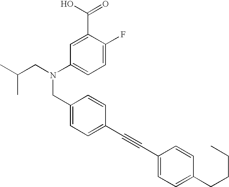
C1=C(F)C(C(O)=O)=CC(N(CC(C)C)CC2=CC=C(C#CC3=CC=C(CCCC)C=C3)C=C2)=C1
